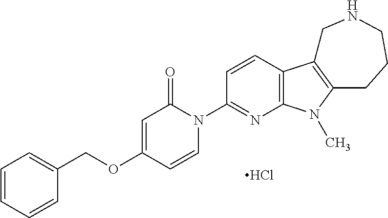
C1=CC=CC(COC2=CC(=O)N(C3=NC4=C(C=C3)C3=C(N4C)CCCNC3)C=C2)=C1.Cl
